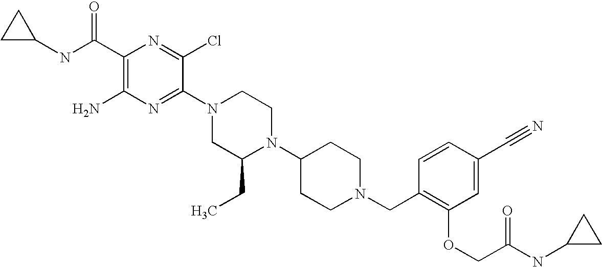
C1(C(NC2CC2)=O)=C(N)N=C(N2CC(CC)N(C3CCN(CC4=C(OCC(NC5CC5)=O)C=C(C#N)C=C4)CC3)CC2)C(Cl)=N1
